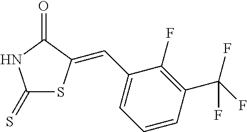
C1(=S)SC(=CC2=CC=CC(C(F)(F)F)=C2F)C(=O)N1
